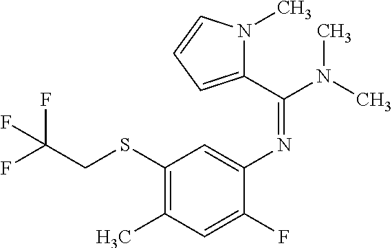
N(C1=CC(SCC(F)(F)F)=C(C)C=C1F)=C(N(C)C)C1=CC=CN1C
